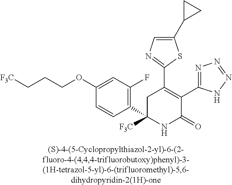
C1(C2=C(C3=NN=NN3)C(=O)NC(C3=C(F)C=C(OCCC[F3C])C=C3)([F3C])C2)=NC=C(C2CC2)S1
